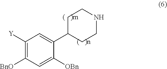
C1([Y])=C([BnO])C=C([OBn])C(C2CCNCC2)=C1
